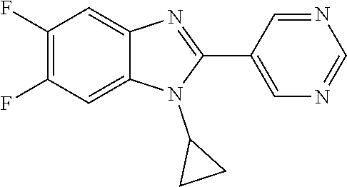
C1(F)=C(F)C=C2C(=C1)N=C(C1=CN=CN=C1)N2C1CC1
